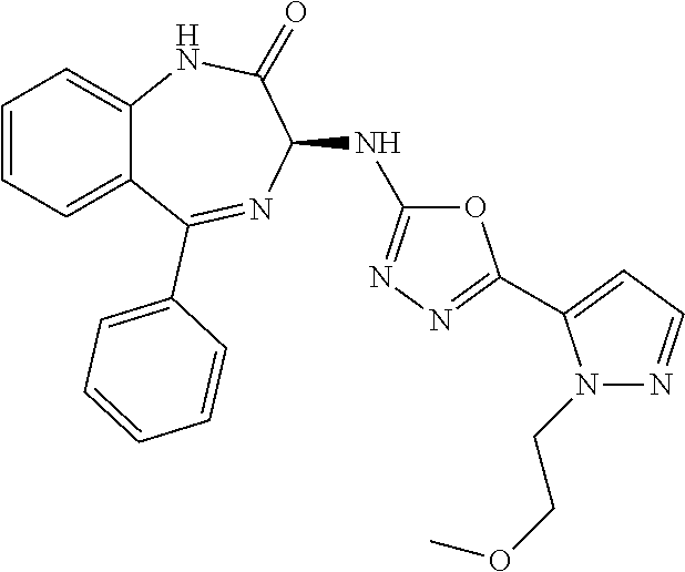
O1C(NC2C(=O)NC3=CC=CC=C3C(C3=CC=CC=C3)=N2)=NN=C1C1=CC=NN1CCOC
